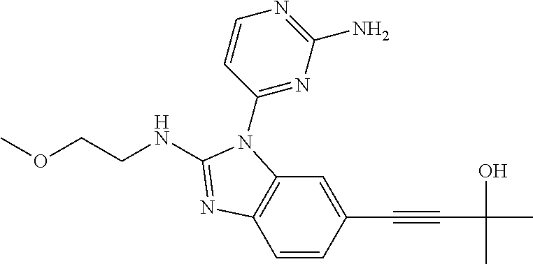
C1=CC(C#CC(C)(O)C)=CC2=C1N=C(NCCOC)N2C1=NC(N)=NC=C1
